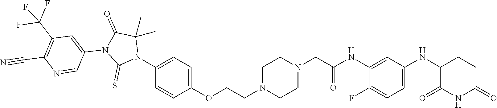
C1(F)=CC=C(NC2C(=O)NC(=O)CC2)C=C1NC(CN1CCN(CCOC2=CC=C(N3C(C)(C)C(=O)N(C4=CC(C(F)(F)F)=C(C#N)N=C4)C3=S)C=C2)CC1)=O
